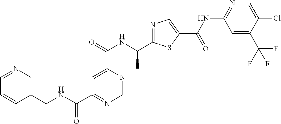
N1=C(C(NC(C2=CC(C(NCC3=CN=CC=C3)=O)=NC=N2)=O)C)SC(C(=O)NC2=NC=C(Cl)C(C(F)(F)F)=C2)=C1
